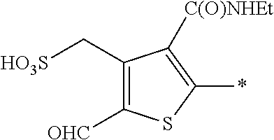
C1([OHC])=C(C[HO3S])C([C(O)NHEt])=C(*)S1
